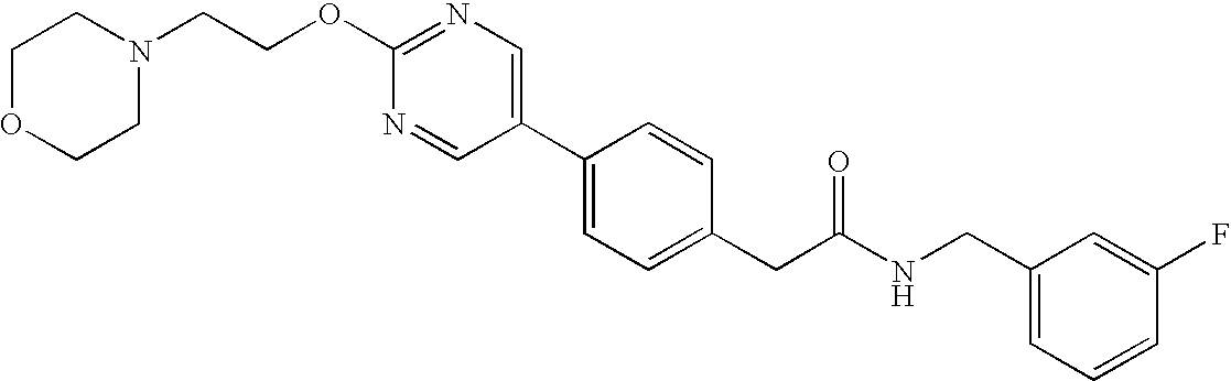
C(OC1=NC=C(C2=CC=C(CC(NCC3=CC=CC(F)=C3)=O)C=C2)C=N1)CN1CCOCC1
